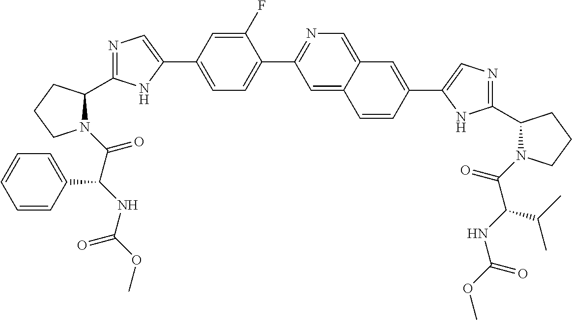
N1(C(C(NC(OC)=O)C2=CC=CC=C2)=O)C(C2=NC=C(C3=CC=C(C4=NC=C5C(=C4)C=CC(C4=CN=C(C6N(C(=O)C(NC(OC)=O)C(C)C)CCC6)N4)=C5)C(F)=C3)N2)CCC1
